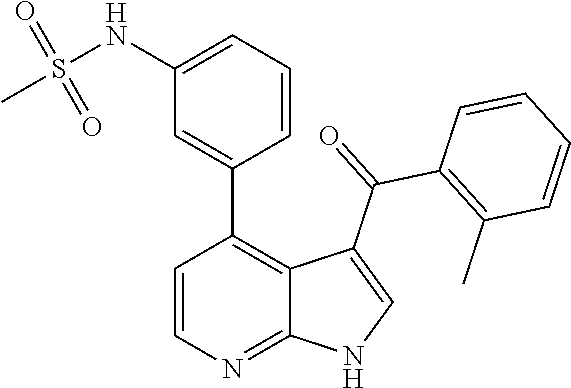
C1=CN=C2C(=C1C1=CC(NS(=O)(=O)C)=CC=C1)C(C(=O)C1=C(C)C=CC=C1)=CN2
